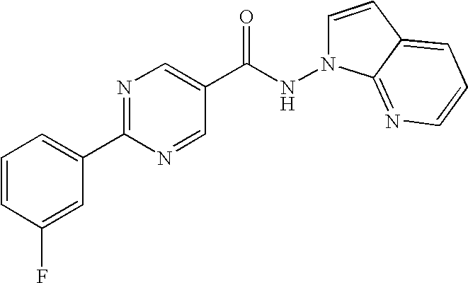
C1=CC(F)=CC(C2=NC=C(C(NN3C=CC4=CC=CN=C34)=O)C=N2)=C1
